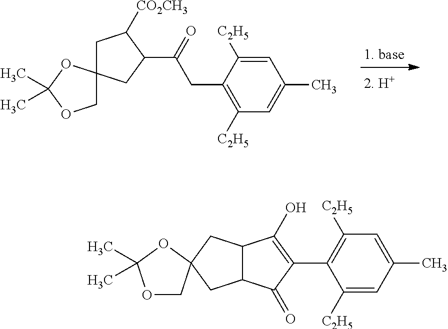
C1C2(CC(C(=O)CC3=C([C2H5])C=C(C)C=C3[C2H5])C1[CO2CH3])OC(C)(C)OC2.C12C(C(=O)C(C3=C([C2H5])C=C(C)C=C3[C2H5])=C1O)CC1(OC(C)(C)OC1)C2
